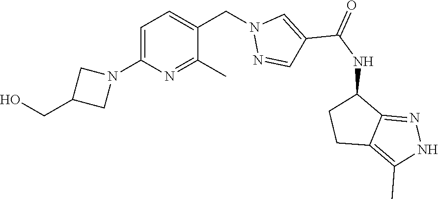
C1=C(N2CC(CO)C2)N=C(C)C(CN2N=CC(C(NC3CCC4=C(C)NN=C34)=O)=C2)=C1
